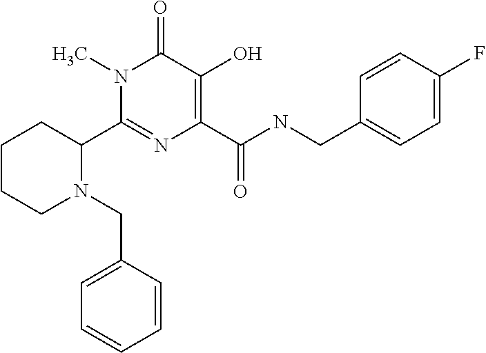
C1(C2CCCCN2CC2=CC=CC=C2)=NC(C(NCC2=CC=C(F)C=C2)=O)=C(O)C(=O)N1C
